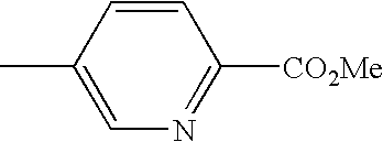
C1(C)=CN=C([CO2Me])C=C1
